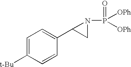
C1=C([t-Bu])C=CC(C2CN2P([OPh])([OPh])=O)=C1
